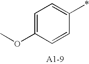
C1=C(OC)C=CC(*)=C1
